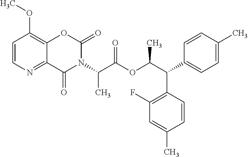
C1=CN=C2C(=C1OC)OC(=O)N(C(C(OC(C(C1=CC=C(C)C=C1)C1=C(F)C=C(C)C=C1)C)=O)C)C2=O
